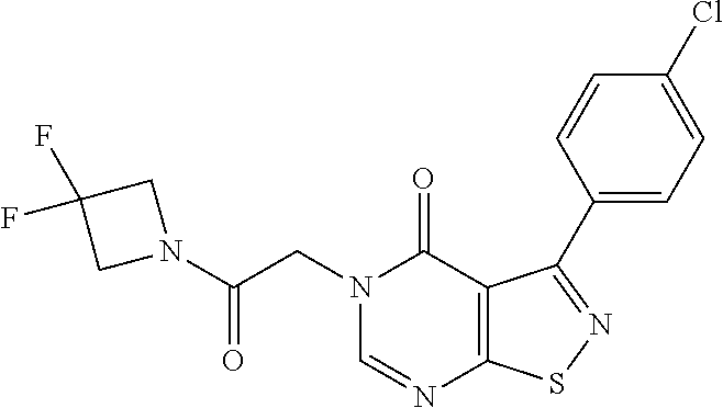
C1=CC(C2=NSC3=C2C(=O)N(CC(N2CC(F)(F)C2)=O)C=N3)=CC=C1Cl
